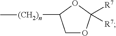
C1OC([R7])([R7])OC1[(CH2)n]C
